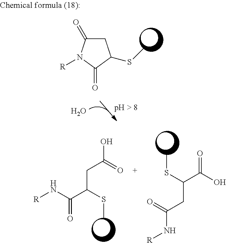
[R]NC(C(SC)CC(O)=O)=O.[R]NC(CC(C(O)=O)SC)=O.C1C(=O)N([R])C(=O)C1SC.O
